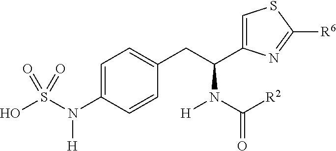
C1=C(N(S(O)(=O)=O)[H])C=CC(CC(C2=CSC([R6])=N2)N(C(=O)[R2])[H])=C1
